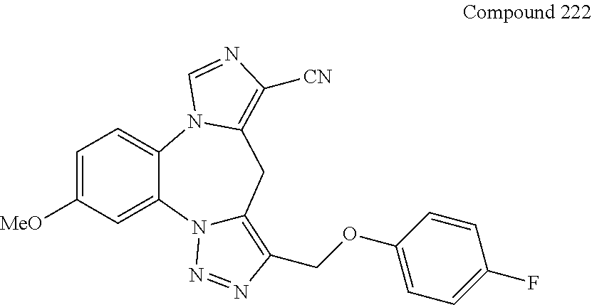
N12C(=C(COC3=CC=C(F)C=C3)N=N1)CC1=C([CN])N=CN1C1=CC=C([MeO])C=C21
